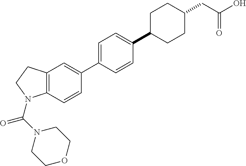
C1=CC(C2=CC=C(C3CCC(CC(O)=O)CC3)C=C2)=CC2=C1N(C(N1CCOCC1)=O)CC2
